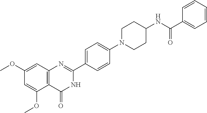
C12=C(C=C(OC)C=C1OC)N=C(C1=CC=C(N3CCC(NC(=O)C4=CC=CC=C4)CC3)C=C1)NC2=O
